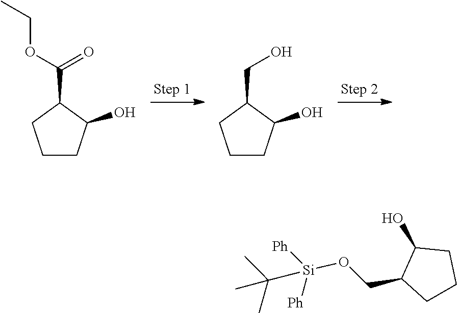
C1CC(O)C(C(OCC)=O)C1.C1CC(O)C(CO)C1.C1CCC(O)C1CO[Si](C(C)(C)C)([Ph])[Ph]
